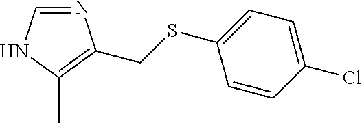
N1=CNC(C)=C1CSC1=CC=C(Cl)C=C1
